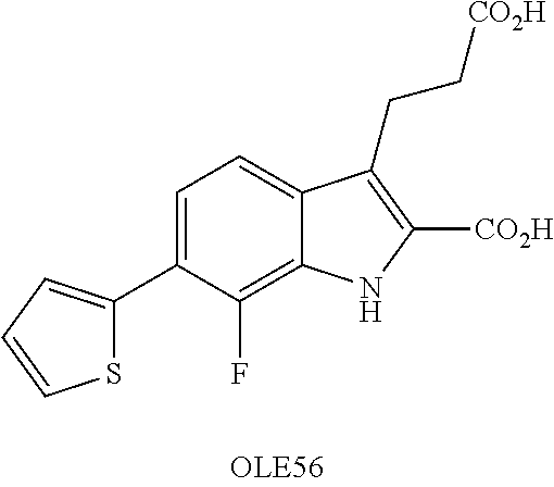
C1=C(C2=CC=CS2)C(F)=C2C(=C1)C(CC[CO2H])=C([CO2H])N2
